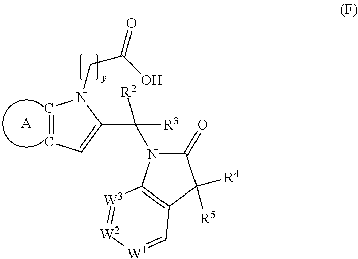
C1=CC=C(C(N2C(=O)C([R4])([R5])C3=C2[W3]=[W2][W1]=C3)([R2])[R3])N1CC(O)=O.[A]
